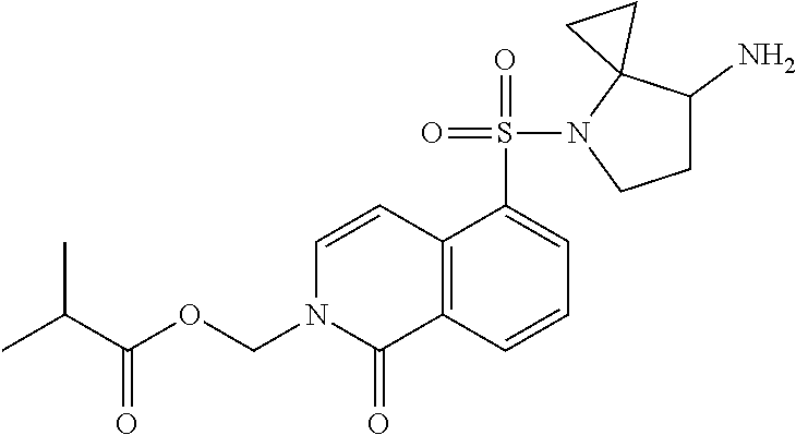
C1C(N)C2(N(S(=O)(=O)C3=CC=CC4=C3C=CN(COC(C(C)C)=O)C4=O)C1)CC2
